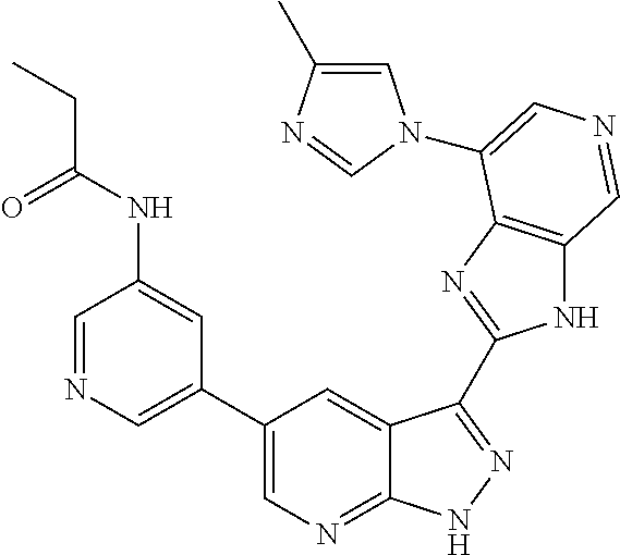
C1(C2=CN=CC(NC(CC)=O)=C2)=CN=C2C(=C1)C(C1=NC3=C(N1)C=NC=C3N1C=C(C)N=C1)=NN2
